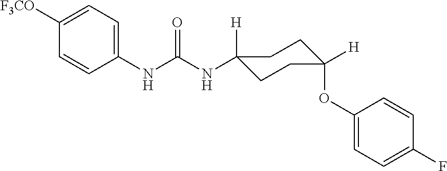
C1(NC(NC2([H])CCC(OC3=CC=C(F)C=C3)([H])CC2)=O)=CC=C([F3CO])C=C1
